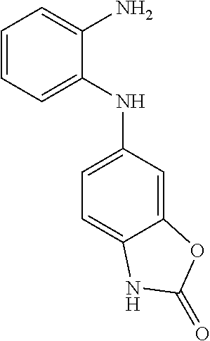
C1(NC2=CC=CC=C2N)=CC=C2C(=C1)OC(=O)N2
